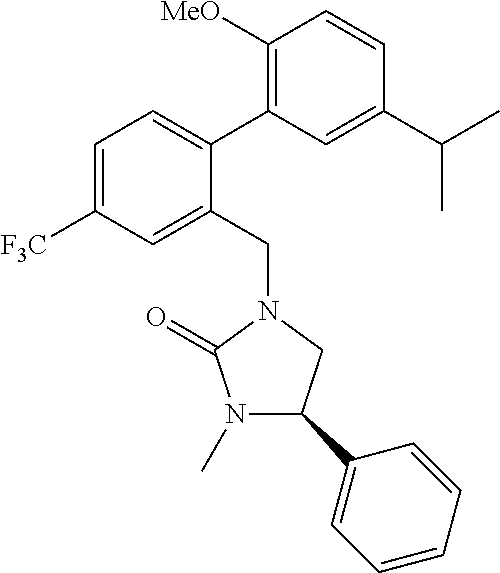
C1=C([F3C])C=C(CN2CC(C3=CC=CC=C3)N(C)C2=O)C(C2=C([MeO])C=CC(C(C)C)=C2)=C1
